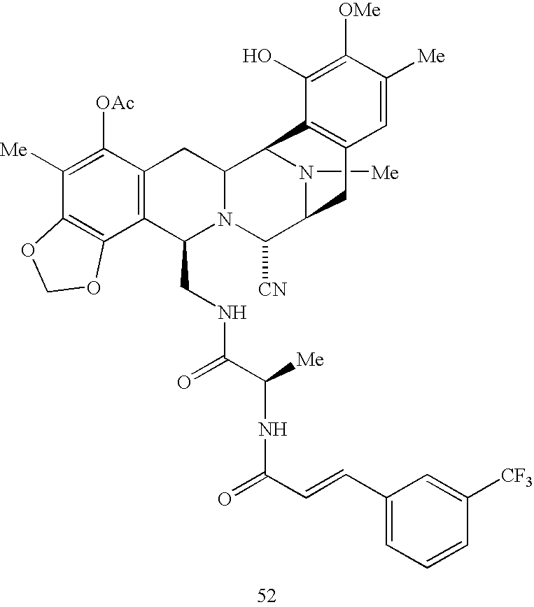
N1([Me])C2C([CN])N3C(CNC(C([Me])NC(=O)C=CC4=CC=CC([CF3])=C4)=O)C4=C(C([OAc])=C([Me])C5=C4OCO5)CC3C1C1=C(C2)C=C([Me])C([OMe])=C1O
